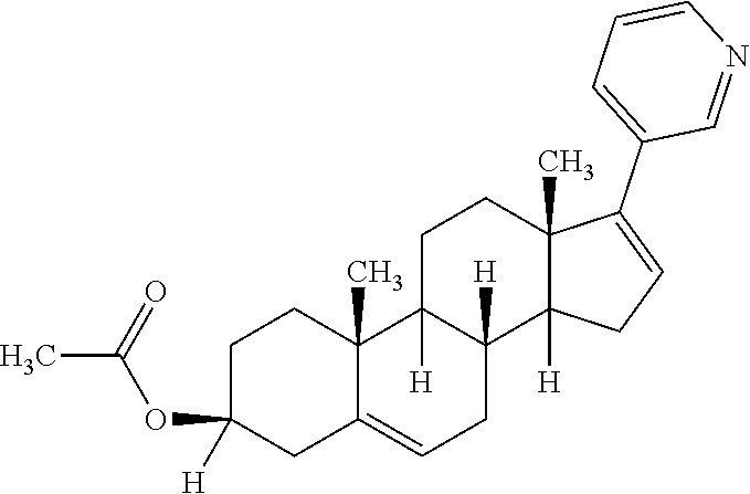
CC(=O)OC1([H])CC2=CCC3([H])C([H])(C2(C)CC1)CCC1(C)C3([H])CC=C1C1=CC=CN=C1
